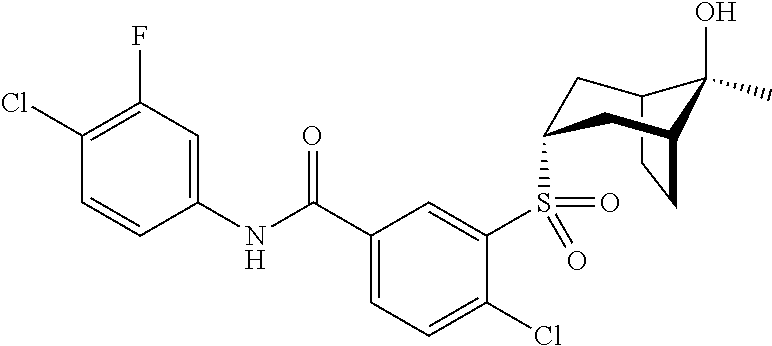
C12CCC(CC(S(C3=CC(C(NC4=CC(F)=C(Cl)C=C4)=O)=CC=C3Cl)(=O)=O)C1)C2(O)C
